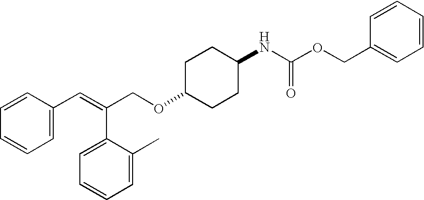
C1=C(C=C(C2=CC=CC=C2C)COC2CCC(NC(OCC3=CC=CC=C3)=O)CC2)C=CC=C1
